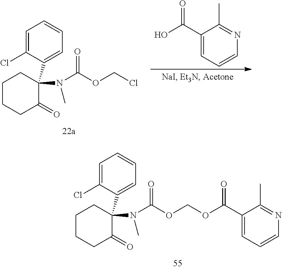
OC(C1=CC=CN=C1C)=O.C1CCC(=O)C(C2=CC=CC=C2Cl)(N(C(=O)OCCl)C)C1.C1CCC(=O)C(C2=CC=CC=C2Cl)(N(C(=O)OCOC(C2=CC=CN=C2C)=O)C)C1
